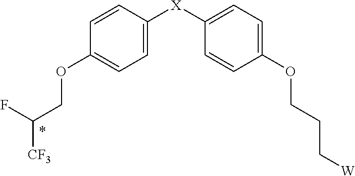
C1=CC([X]C2=CC=C(OCCC[W])C=C2)=CC=C1OCC(F)[CF3]
